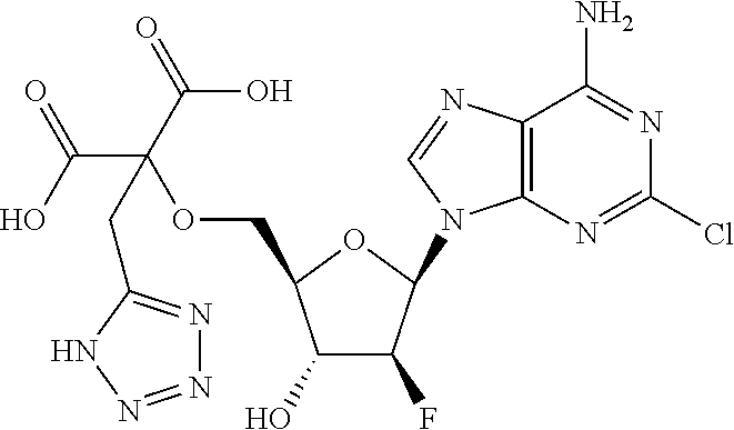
C1(O)C(F)C(N2C3=C(N=C2)C(N)=NC(Cl)=N3)OC1COC(C(=O)O)(CC1=NN=NN1)C(O)=O
